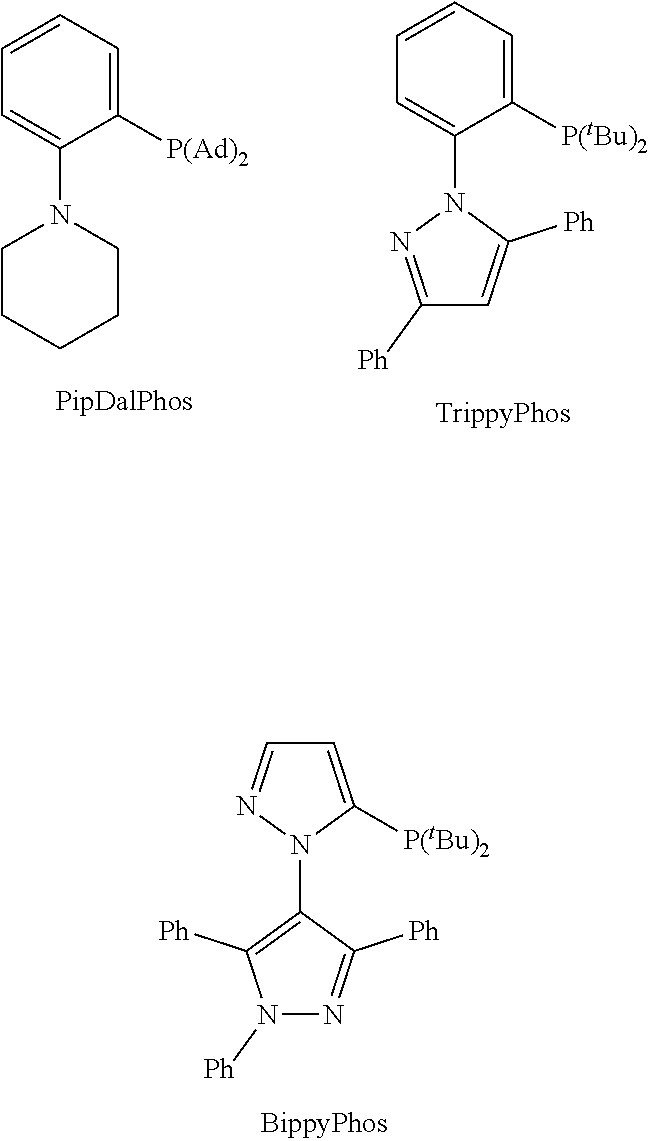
C1(N2C([P(tBu)2])=CC=N2)=C([Ph])N([Ph])N=C1[Ph].C1=CC=C([P(Ad)2])C(N2CCCCC2)=C1.C1=CC=C([P(tBu)2])C(N2N=C([Ph])C=C2[Ph])=C1
